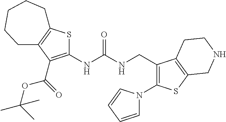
S1C(NC(NCC2=C(N3C=CC=C3)SC3=C2CCNC3)=O)=C(C(OC(C)(C)C)=O)C2=C1CCCCC2
